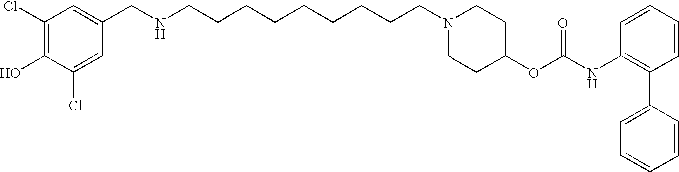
N(CC1=CC(Cl)=C(O)C(Cl)=C1)CCCCCCCCCN1CCC(OC(NC2=C(C3=CC=CC=C3)C=CC=C2)=O)CC1
